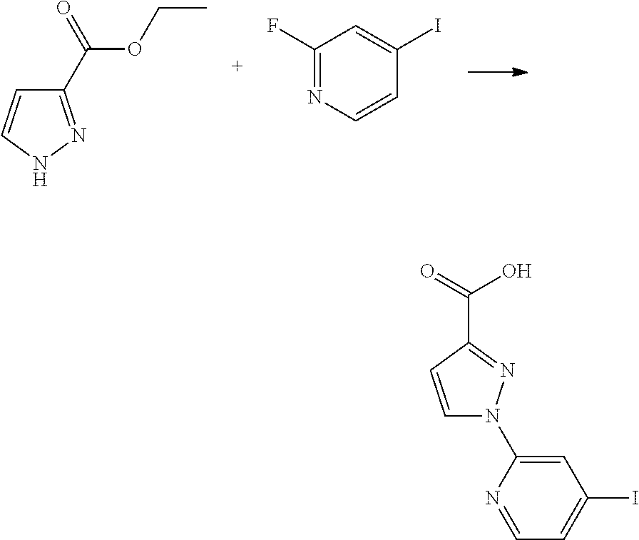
C1(C(OCC)=O)=NNC=C1.C1(F)=NC=CC(I)=C1.C1=NC(N2C=CC(C(=O)O)=N2)=CC(I)=C1
